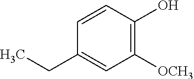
C1=CC(O)=C([OCH3])C=C1CC
